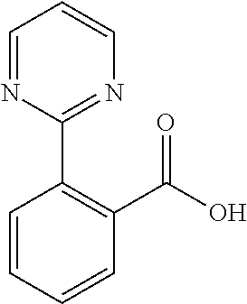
C1(C(O)=O)=C(C2=NC=CC=N2)C=CC=C1
